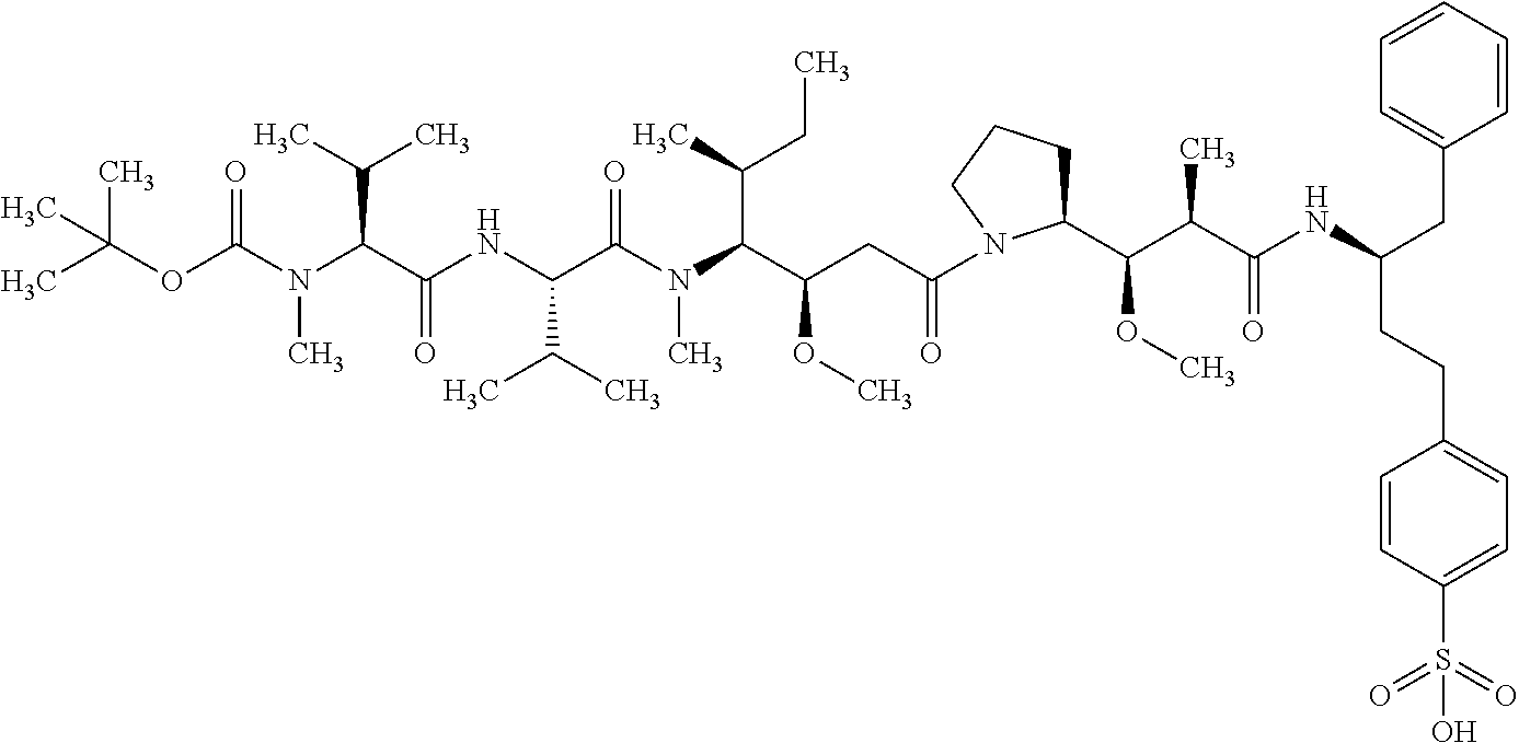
CC(OC(N(C(C(NC(C(N(C(C(CC(=O)N1C(C(C(C(NC(CC2=CC=CC=C2)CCC2=CC=C(S(=O)(=O)O)C=C2)=O)C)OC)CCC1)OC)C(C)CC)C)=O)C(C)C)=O)C(C)C)C)=O)(C)C
